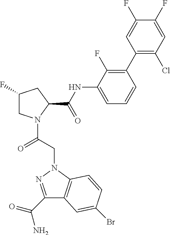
C1(F)CN(C(CN2C3=C(C(C(=O)N)=N2)C=C(Br)C=C3)=O)C(C(NC2=CC=CC(C3=C(Cl)C=C(F)C(F)=C3)=C2F)=O)C1
